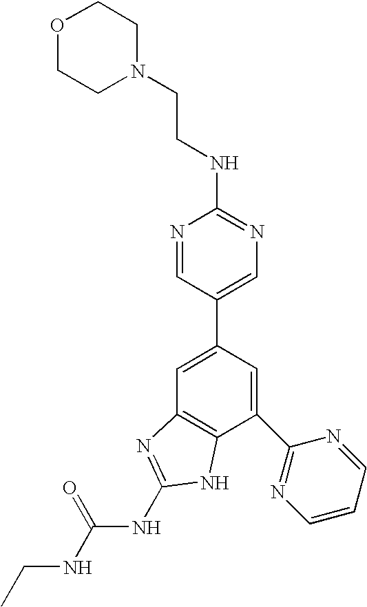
N1=CC(C2=CC3=C(C(C4=NC=CC=N4)=C2)NC(NC(NCC)=O)=N3)=CN=C1NCCN1CCOCC1
